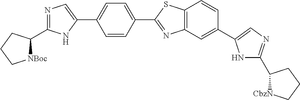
[NBoc]1C(C2=NC=C(C3=CC=C(C4=NC5=C(S4)C=CC(C4=CN=C(C6[CbzN]CCC6)N4)=C5)C=C3)N2)CCC1
